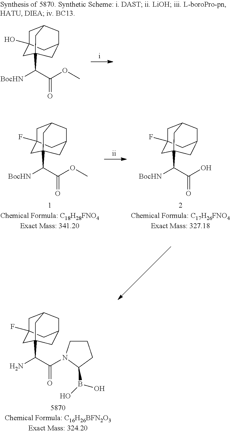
C1C2(F)CC3(C(C(=O)N4CCCC4B(O)O)N)CC(CC1C3)C2.C1C2(F)CC3(C(C(OC)=O)[BocHN])CC(CC1C3)C2.C1C2(F)CC3(C(C(O)=O)[BocHN])CC(CC1C3)C2.C1C2(O)CC3(C(C(OC)=O)[BocHN])CC(CC1C3)C2
